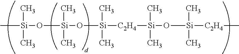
C[Si](C)(O[Si](C)(O[Si](C)([C2H4][Si](C)(C)O[Si](C)([C2H4]C)C)C)C)C
